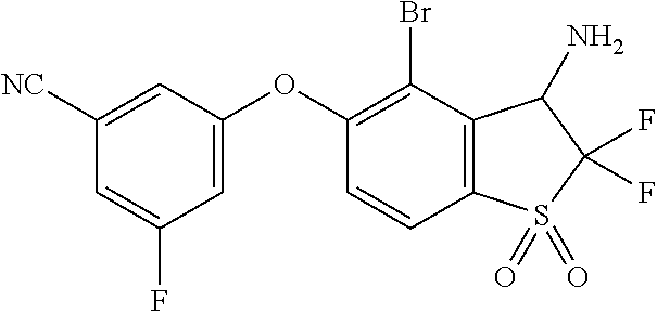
C1([NC])=CC(OC2=C(Br)C3=C(C=C2)S(=O)(=O)C(F)(F)C3N)=CC(F)=C1
